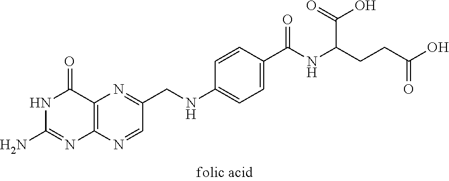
C1(N)=NC2=C(C(=O)N1)N=C(CNC1=CC=C(C(NC(CCC(O)=O)C(=O)O)=O)C=C1)C=N2
